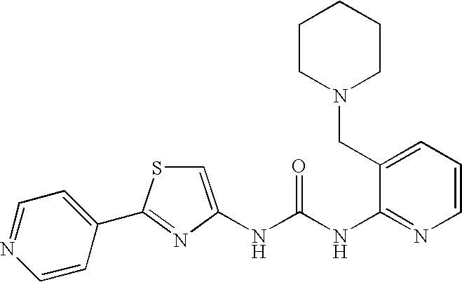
C1=C(C2=NC(NC(NC3=NC=CC=C3CN3CCCCC3)=O)=CS2)C=CN=C1
